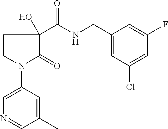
C1CN(C2=CN=CC(C)=C2)C(=O)C1(C(NCC1=CC(Cl)=CC(F)=C1)=O)O
